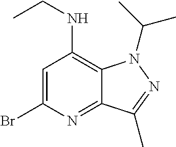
C1=C(Br)N=C2C(=C1NCC)N(C(C)C)N=C2C
